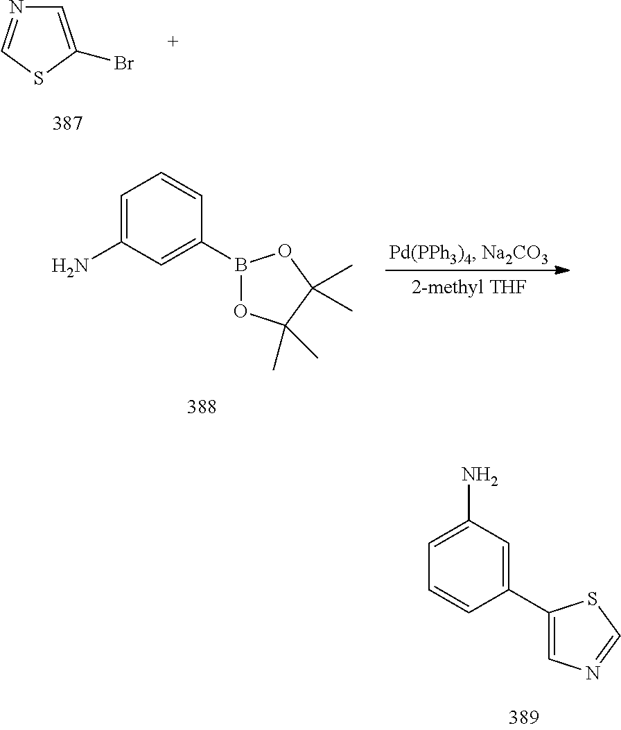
C1=C(Br)SC=N1.C1=C(N)C=C(B2OC(C)(C)C(C)(C)O2)C=C1.C1(C2=CN=CS2)=CC(N)=CC=C1
